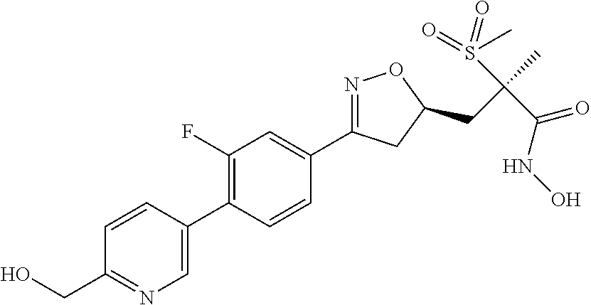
C1(C2=CN=C(CO)C=C2)=C(F)C=C(C2=NOC(CC(C)(S(=O)(C)=O)C(NO)=O)C2)C=C1
